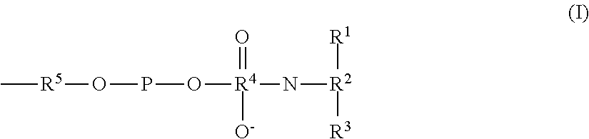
O(PO[R4](N[R2]([R1])[R3])(=O)[O-])[R5]C
